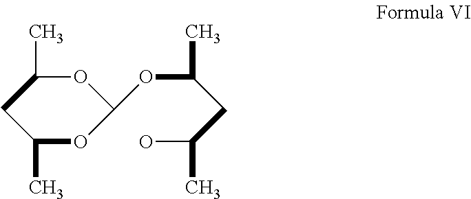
C1(C)OC(OC(CC(O)C)C)OC(C)C1
